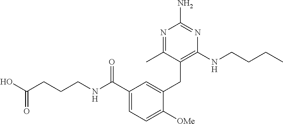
C1(C(NCCCC(O)=O)=O)=CC=C([OMe])C(CC2=C(NCCCC)N=C(N)N=C2C)=C1
